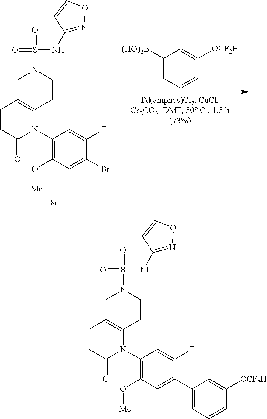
C1([(HO)2B])=CC=CC([OCF2H])=C1.N1(C2=C(O[Me])C=C(Br)C(F)=C2)C2=C(C=CC1=O)CN(S(=O)(=O)NC1=NOC=C1)CC2.N1(C2=C(O[Me])C=C(C3=CC=CC([OCF2H])=C3)C(F)=C2)C2=C(C=CC1=O)CN(S(=O)(=O)NC1=NOC=C1)CC2
